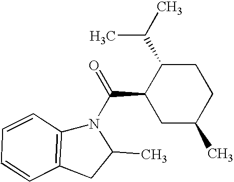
N1(C(C2CC(C)CCC2C(C)C)=O)C2=C(CC1C)C=CC=C2
